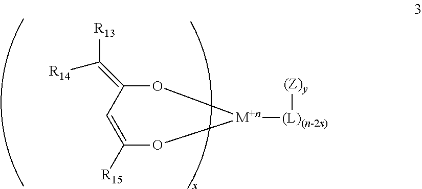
O1C(=C([R13])[R14])C=C([R15])O[M+n]1[(L)(n-2x)][(Z)y]
